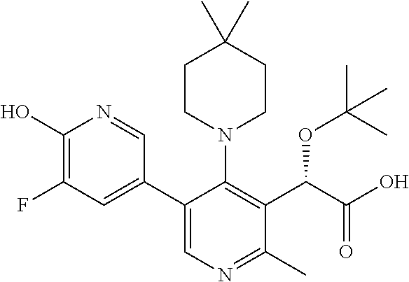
OC1=C(F)C=C(C2=CN=C(C)C(C(C(O)=O)OC(C)(C)C)=C2N2CCC(C)(C)CC2)C=N1
